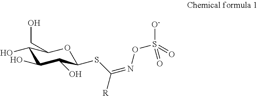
C1(O)C(O)C(O)C(SC([R])=NOS([O-])(=O)=O)OC1CO
